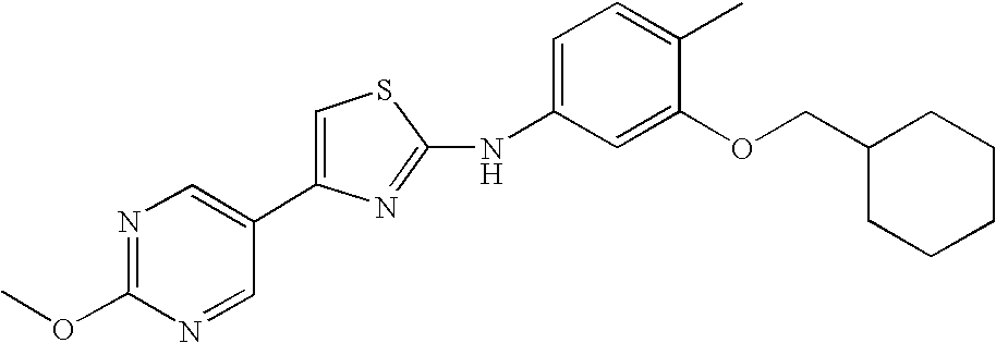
C1(C2=CN=C(OC)N=C2)=CSC(NC2=CC=C(C)C(OCC3CCCCC3)=C2)=N1
